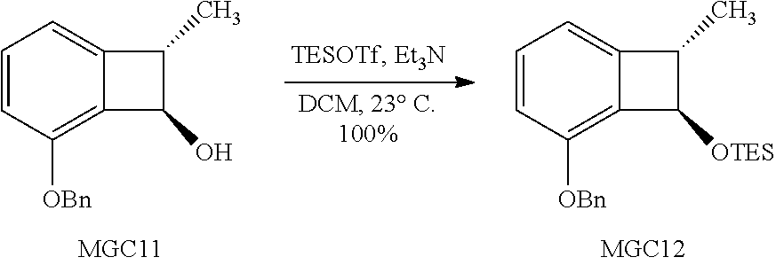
C1=CC([OBn])=C2C(=C1)C(C)C2O.C1=CC([OBn])=C2C(=C1)C(C)C2[OTES]
